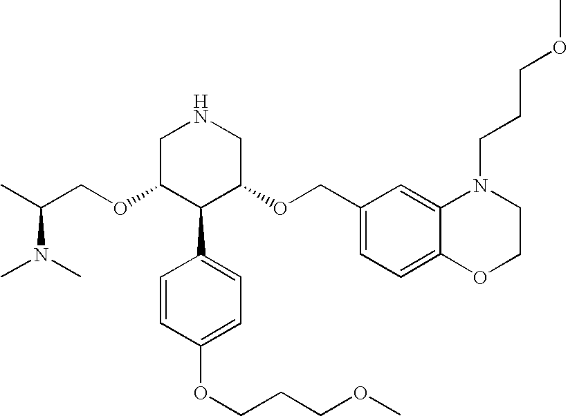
C(COC1C(C2=CC=C(OCCCOC)C=C2)C(OCC2=CC=C3C(=C2)N(CCCOC)CCO3)CNC1)(C)N(C)C
